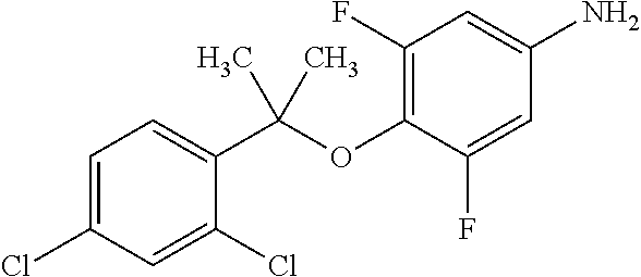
C1=C(Cl)C=C(Cl)C(C(C)(C)OC2=C(F)C=C(N)C=C2F)=C1
